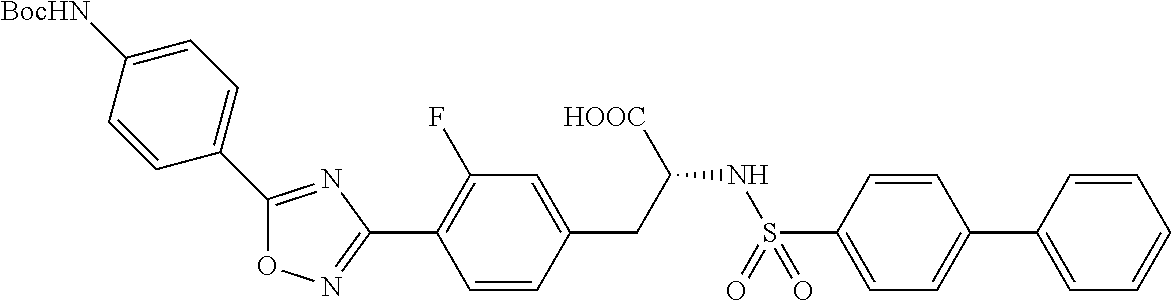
O1N=C(C2=C(F)C=C(CC(NS(C3=CC=C(C4=CC=CC=C4)C=C3)(=O)=O)[HOOC])C=C2)N=C1C1=CC=C([BocHN])C=C1
